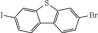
C12=CC=C(I)C=C1SC1=C2C=CC(Br)=C1
